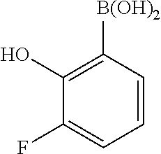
C1=CC([B(OH)2])=C(O)C(F)=C1
